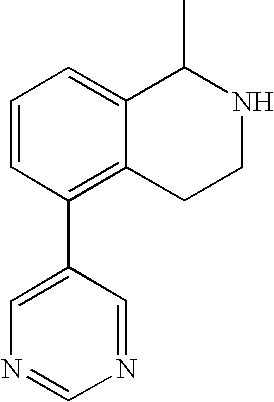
C1=CC(C2=CN=CN=C2)=C2C(=C1)C(C)NCC2
